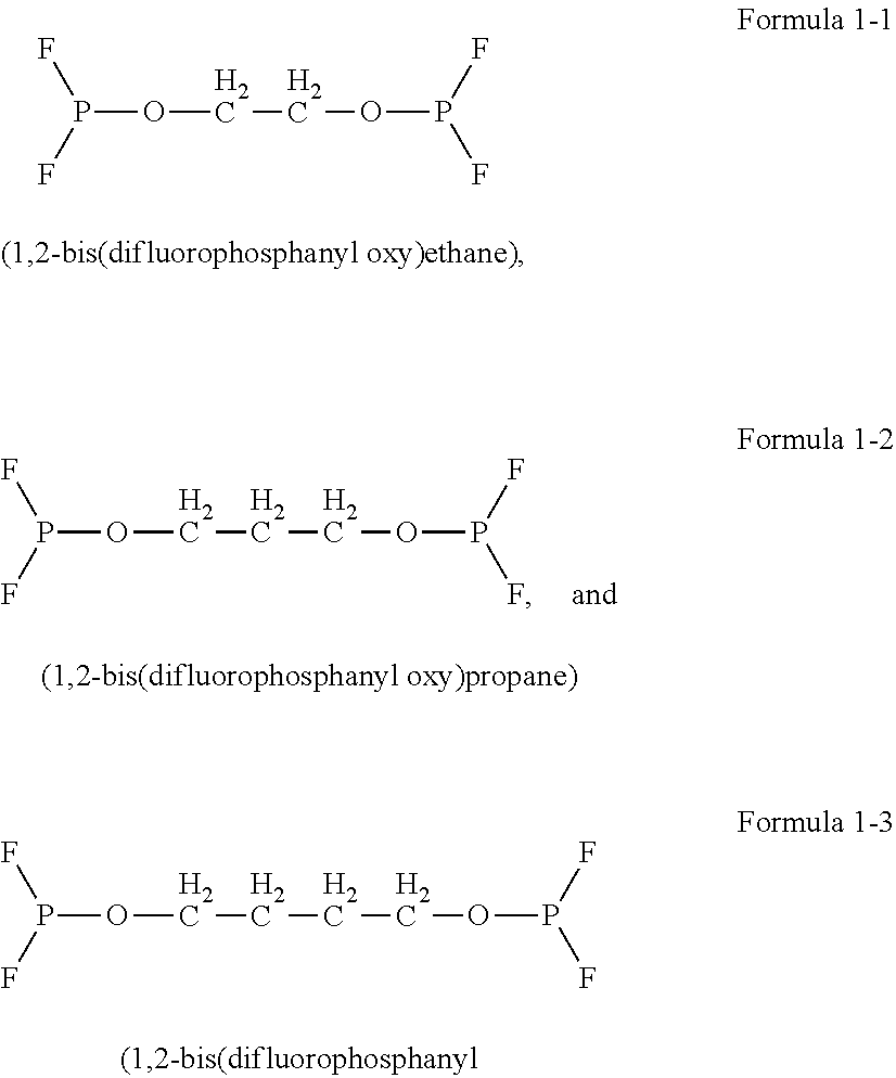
P(OCCOP(F)F)(F)F.P(OCCCOP(F)F)(F)F.P(OCCCCOP(F)F)(F)F
